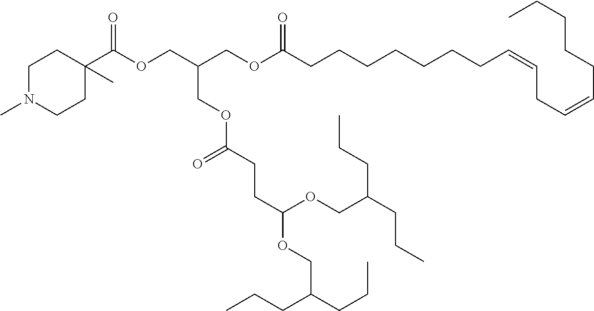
C1(C(OCC(COC(CCCCCCCC=CCC=CCCCCC)=O)COC(CCC(OCC(CCC)CCC)OCC(CCC)CCC)=O)=O)(C)CCN(C)CC1
